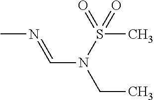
CN=CN(CC)S(=O)(C)=O
